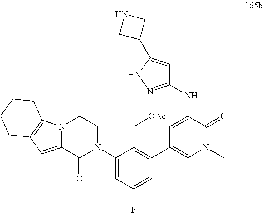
C1(NC2=CC(C3=C(C[OAc])C(N4CCN5C(=CC6=C5CCCC6)C4=O)=CC(F)=C3)=CN(C)C2=O)=NNC(C2CNC2)=C1
